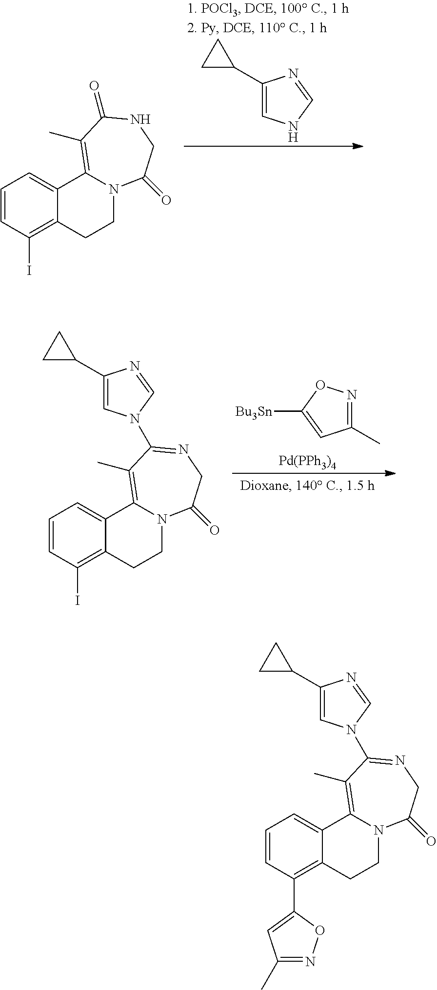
C1(C2CC2)=CNC=N1.C1=CC(I)=C2C(=C1)C1=C(C)C(=O)NCC(=O)N1CC2.C1(C)=NOC([Bu3Sn])=C1.[Pd(PPh3)4].C1=CC(I)=C2C(=C1)C1=C(C)C(N3C=C(C4CC4)N=C3)=NCC(=O)N1CC2.C1=CC(C2=CC(C)=NO2)=C2C(=C1)C1=C(C)C(N3C=C(C4CC4)N=C3)=NCC(=O)N1CC2
